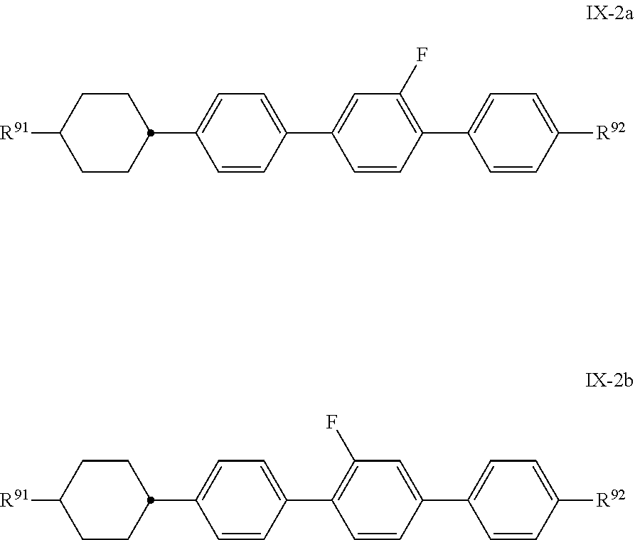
C1CC(C2=CC=C(C3=CC(F)=C(C4=CC=C([R92])C=C4)C=C3)C=C2)CCC1[R91].C1CC(C2=CC=C(C3=C(F)C=C(C4=CC=C([R92])C=C4)C=C3)C=C2)CCC1[R91]
